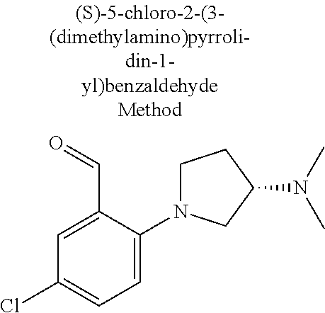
C1=C(C=O)C(N2CCC(N(C)C)C2)=CC=C1Cl
